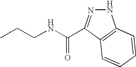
C(NCCC)(=O)C1=NNC2=C1C=CC=C2
